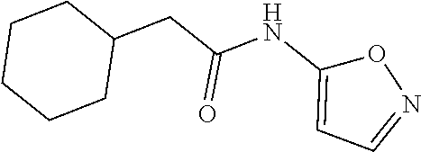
C1CCCC(CC(NC2=CC=NO2)=O)C1
